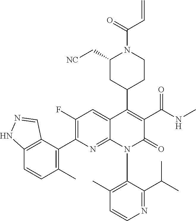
C12=C(C(C3=C(F)C=C4C(=N3)N(C3=C(C)C=CN=C3C(C)C)C(=O)C(C(NC)=O)=C4C3CCN(C(=O)C=C)C(C[NC])C3)=C(C)C=C1)C=NN2
